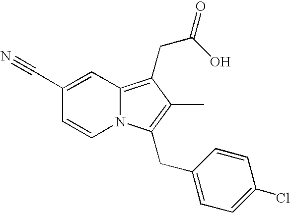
C1(C#N)=CC2=C(CC(O)=O)C(C)=C(CC3=CC=C(Cl)C=C3)N2C=C1
